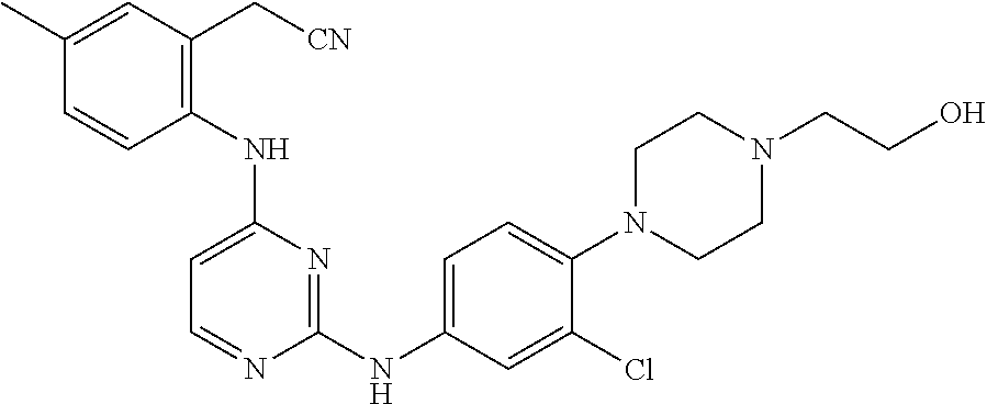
C1(C)=CC(C[CN])=C(NC2=CC=NC(NC3=CC=C(N4CCN(CCO)CC4)C(Cl)=C3)=N2)C=C1
